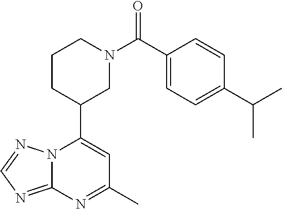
N12C(=NC=N1)N=C(C)C=C2C1CN(C(=O)C2=CC=C(C(C)C)C=C2)CCC1
